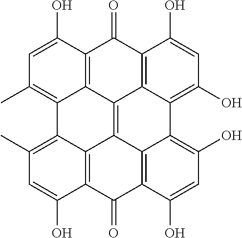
C12=C3C(=C(O)C=C1O)C1=C(O)C=C(O)C4=C1C1=C3C3=C(C2=O)C(O)=CC(C)=C3C2=C(C)C=C(O)C(=C21)C4=O
